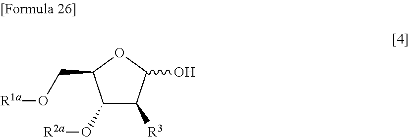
C1(O[R2a])C([R3])C(O)OC1CO[R1a]
